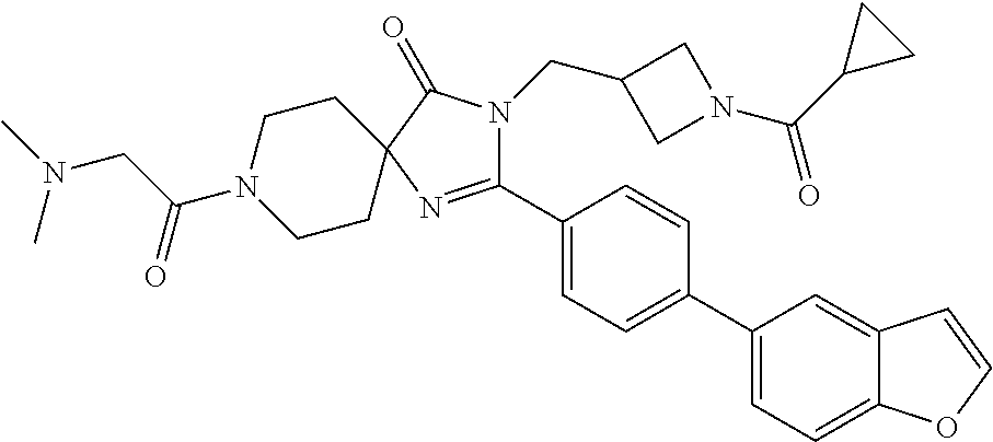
C1(C2=CC=C(C3=CC=C4C(=C3)C=CO4)C=C2)=NC2(C(=O)N1CC1CN(C(C3CC3)=O)C1)CCN(C(CN(C)C)=O)CC2
